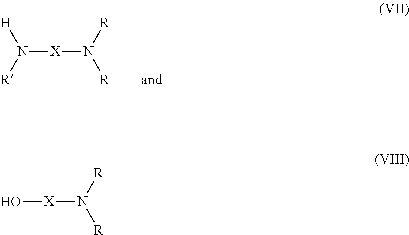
N([X]N([R])[R])([R])[H].O[X]N([R])[R]
